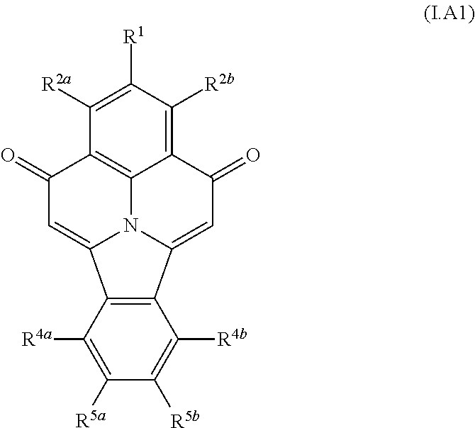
C12=C([R2b])C([R1])=C([R2a])C3=C1N1C(=CC2=O)C2=C(C1=CC3=O)C([R4a])=C([R5a])C([R5b])=C2[R4b]
